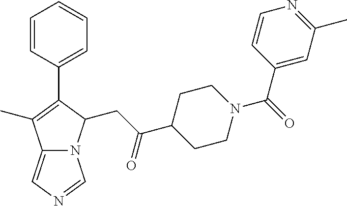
C1=CC(C2=C(C)C3=CN=CN3C2CC(C2CCN(C(=O)C3=CC(C)=NC=C3)CC2)=O)=CC=C1
